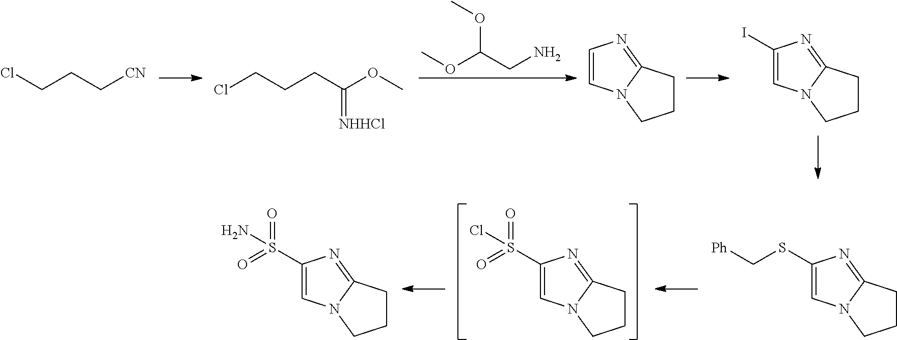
C(CC[CN])Cl.ClCCCC(OC)=[NHHCl].O(C(CN)OC)C.C1=CN2C(=N1)CCC2.C1(I)=CN2C(=N1)CCC2.C1(SC[Ph])=CN2C(=N1)CCC2.C1(S(=O)(=O)Cl)=CN2C(=N1)CCC2.C1(S(=O)(=O)N)=CN2C(=N1)CCC2
